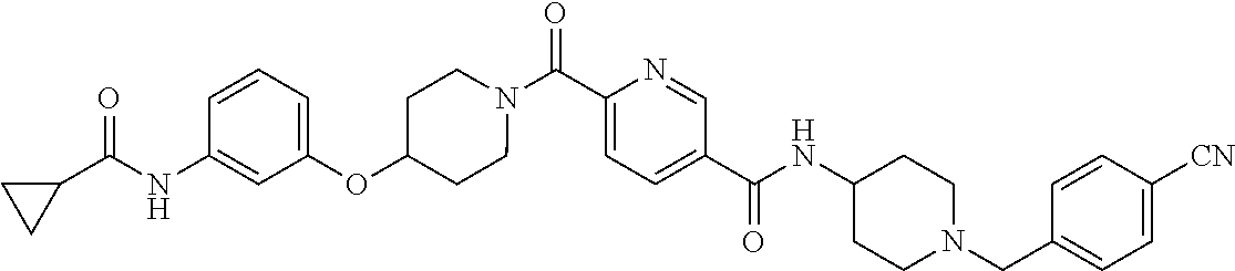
N(C(C1=CC=C(C(=O)N2CCC(OC3=CC=CC(NC(C4CC4)=O)=C3)CC2)N=C1)=O)C1CCN(CC2=CC=C([CN])C=C2)CC1
